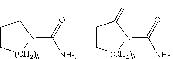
C1C[(CH2)h]N(C([NH-])=O)C1.C1C[(CH2)h]N(C([NH-])=O)C1=O
